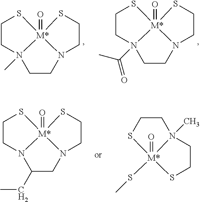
S1CCN2(C)CCN3CCS[M*]123=O.S1CCN2(C(C)=O)CCN3CCS[M*]123=O.S1[M*]2(SC)(=O)SCCN2(C)CC1.S1CCN2C(CC)CN3CCS[M*]123=O
